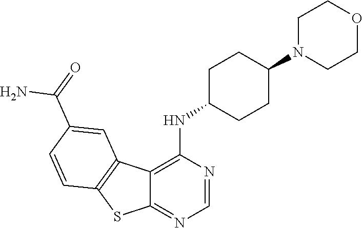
C12=C(NC3CCC(N4CCOCC4)CC3)N=CN=C1SC1=C2C=C(C(=O)N)C=C1
